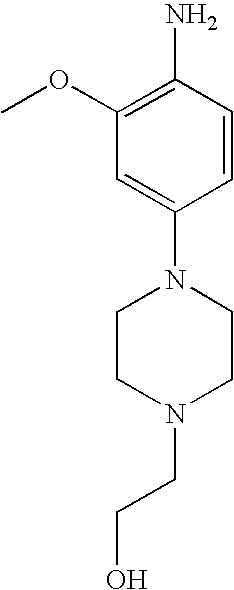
N1(C2=CC(OC)=C(N)C=C2)CCN(CCO)CC1
